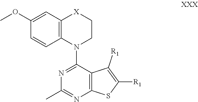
C12=C(C=C(OC)C=C1)[X]CCN2C1=NC(C)=NC2=C1C([R1])=C([R1])S2
